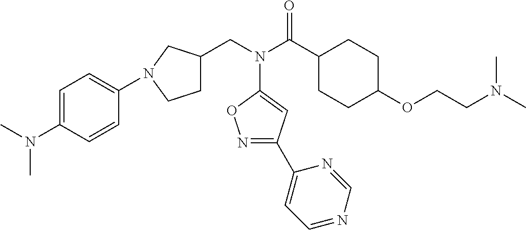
C1C(CN(C(C2CCC(OCCN(C)C)CC2)=O)C2=CC(C3=CC=NC=N3)=NO2)CN(C2=CC=C(N(C)C)C=C2)C1
